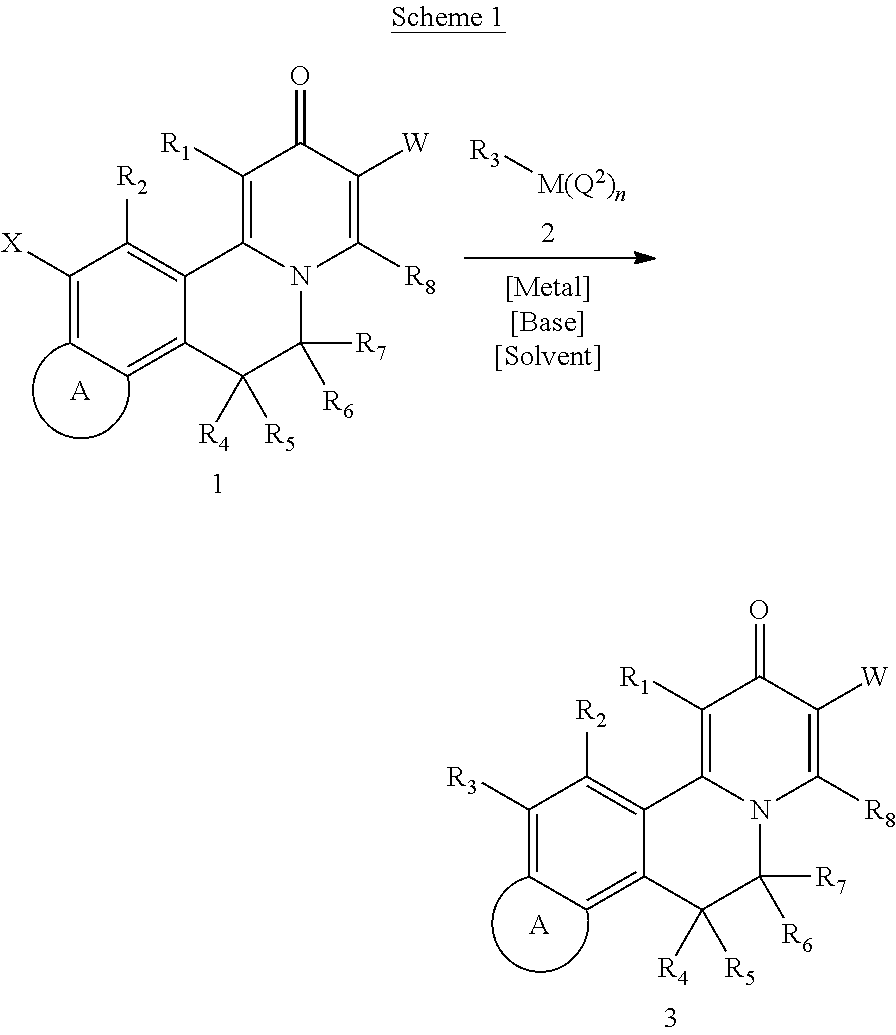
C1([X])=CC=C2C(=C1[R2])C1=C([R1])C(=O)C([W])=C([R8])N1C([R7])([R6])C2([R4])[R5].[A].[M(Q2)n][R3].C1([R3])=CC=C2C(=C1[R2])C1=C([R1])C(=O)C([W])=C([R8])N1C([R7])([R6])C2([R4])[R5].[A]
